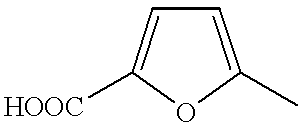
C1=C(C)OC([HOOC])=C1
